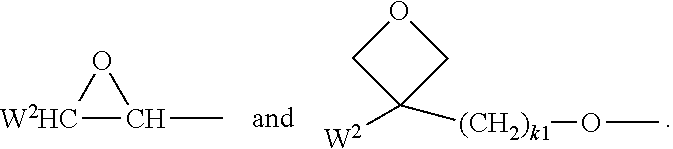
C1([(CH2)k1]OC)([W2])COC1.[W2HC]1C(C)O1
